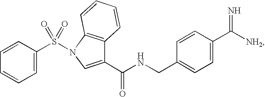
C1=C(S(=O)(=O)N2C3=C(C(C(NCC4=CC=C(C([NH2])=N)C=C4)=O)=C2)C=CC=C3)C=CC=C1
